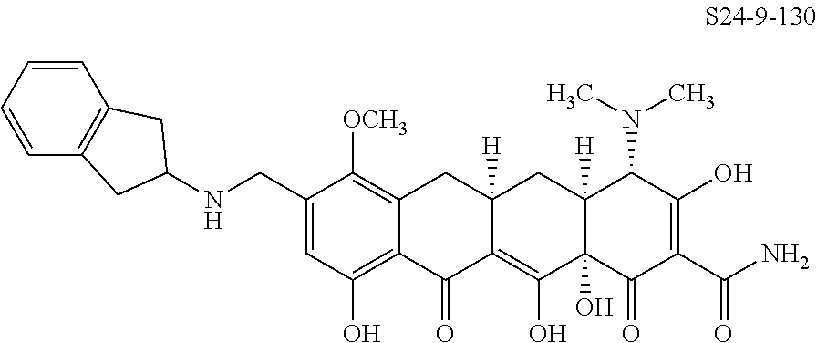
C1(CNC2CC3=C(C2)C=CC=C3)=CC(O)=C2C(=C1[OCH3])CC1([H])C(=C(O)C3(O)C([H])(C1)C(N(C)C)C(O)=C(C(N)=O)C3=O)C2=O
